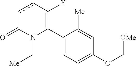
C1(C2=C([Y])ccC(=O)N2C[Me])=CC=C(OC[OMe])C=C1[Me]
